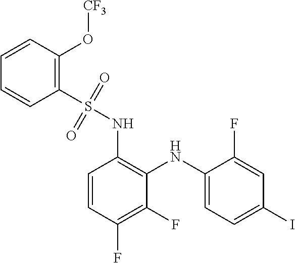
C1=CC(F)=C(F)C(NC2=CC=C(I)C=C2F)=C1NS(C1=C(O[CF3])C=CC=C1)(=O)=O
